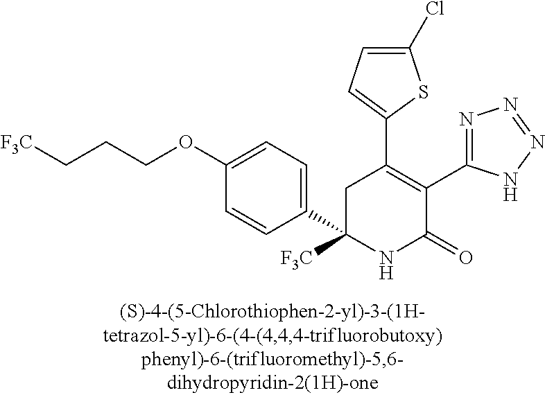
C1(Cl)=CC=C(C2=C(C3=NN=NN3)C(=O)NC(C3=CC=C(OCCC[F3C])C=C3)([F3C])C2)S1
